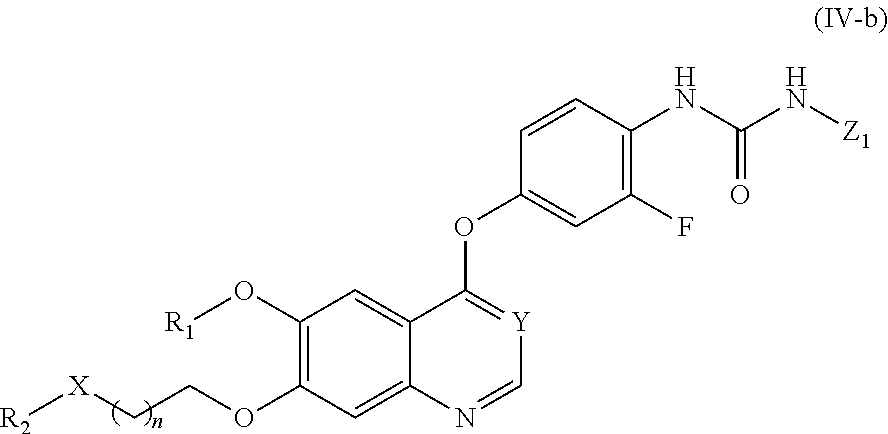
C1(O[R1])=C(OCC[X][R2])C=C2C(=C1)C(OC1=CC(F)=C(NC(N[Z1])=O)C=C1)=[Y]C=N2
